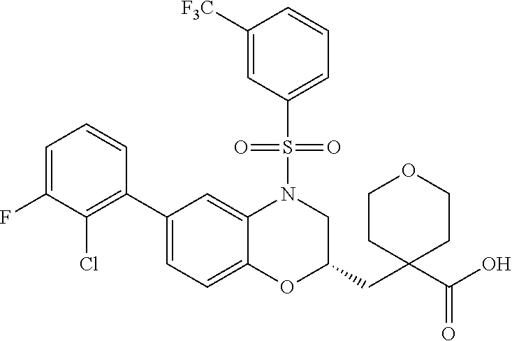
C1(C2=CC=C3C(=C2)N(S(C2=CC=CC([F3C])=C2)(=O)=O)CC(CC2(C(O)=O)CCOCC2)O3)=C(Cl)C(F)=CC=C1
